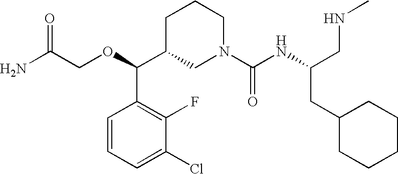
O(C(C1CN(C(NC(CNC)CC2CCCCC2)=O)CCC1)C1=C(F)C(Cl)=CC=C1)CC(N)=O
